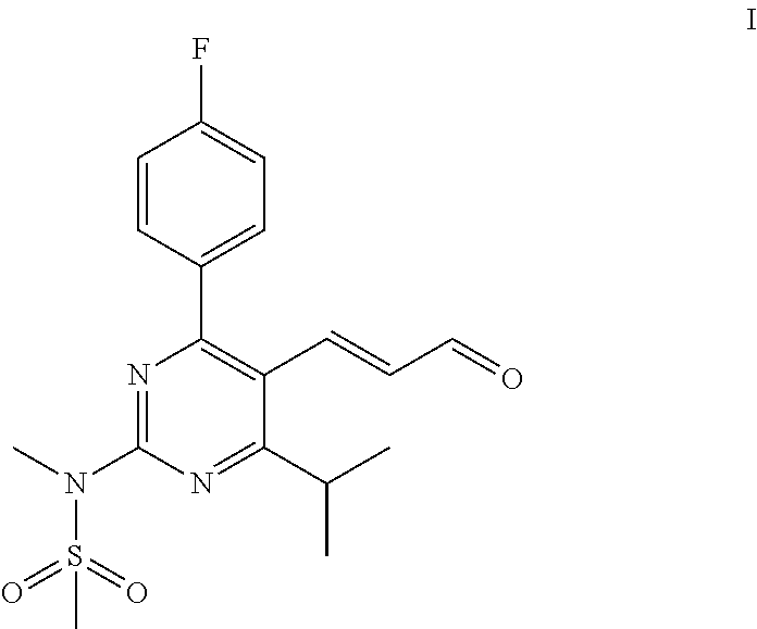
C1=CC(C2=C(C=CC=O)C(C(C)C)=NC(N(C)S(=O)(=O)C)=N2)=CC=C1F
